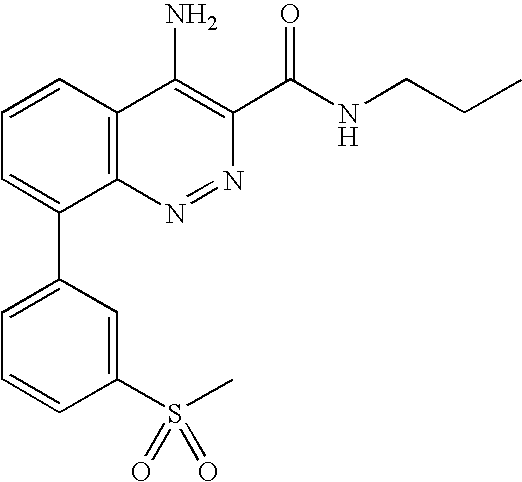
C1(S(C)(=O)=O)=CC(C2=CC=CC3=C2N=NC(C(NCCC)=O)=C3N)=CC=C1
